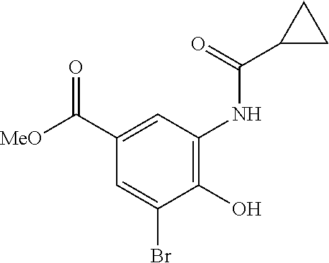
C1=C(Br)C(O)=C(NC(C2CC2)=O)C=C1C([MeO])=O
